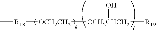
C[R18][OCH2CH2][OCH2CHCH2]([R19])O
